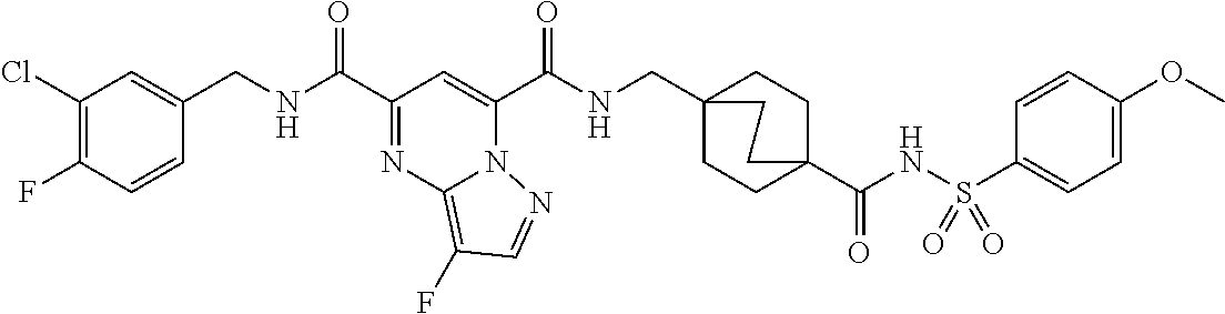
C1(Cl)=C(F)C=CC(CNC(C2=NC3=C(F)C=NN3C(C(NCC34CCC(C(NS(C5=CC=C(OC)C=C5)(=O)=O)=O)(CC3)CC4)=O)=C2)=O)=C1
